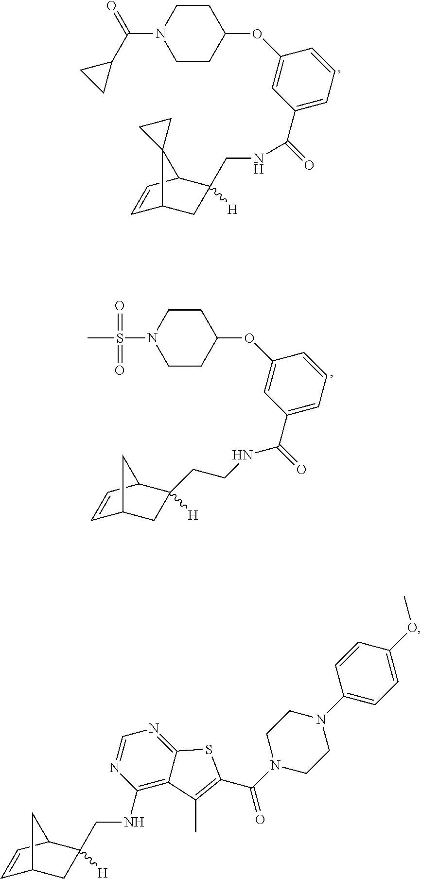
C1CN(C(=O)C2CC2)CCC1OC1=CC(C(=O)NCC2([H])CC3C=CC2C32CC2)=CC=C1.C1CN(S(=O)(=O)C)CCC1OC1=CC(C(=O)NCCC2([H])CC3C=CC2C3)=CC=C1.C(C1([H])CC2C=CC1C2)NC1=C2C(=NC=N1)SC(C(N1CCN(C3=CC=C(OC)C=C3)CC1)=O)=C2C
